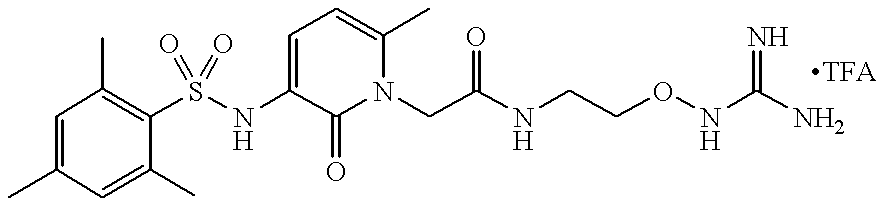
S(NC1=CC=C(C)N(CC(NCCONC(N)=N)=O)C1=O)(=O)(=O)C1=C(C)C=C(C)C=C1C.[TFA]
